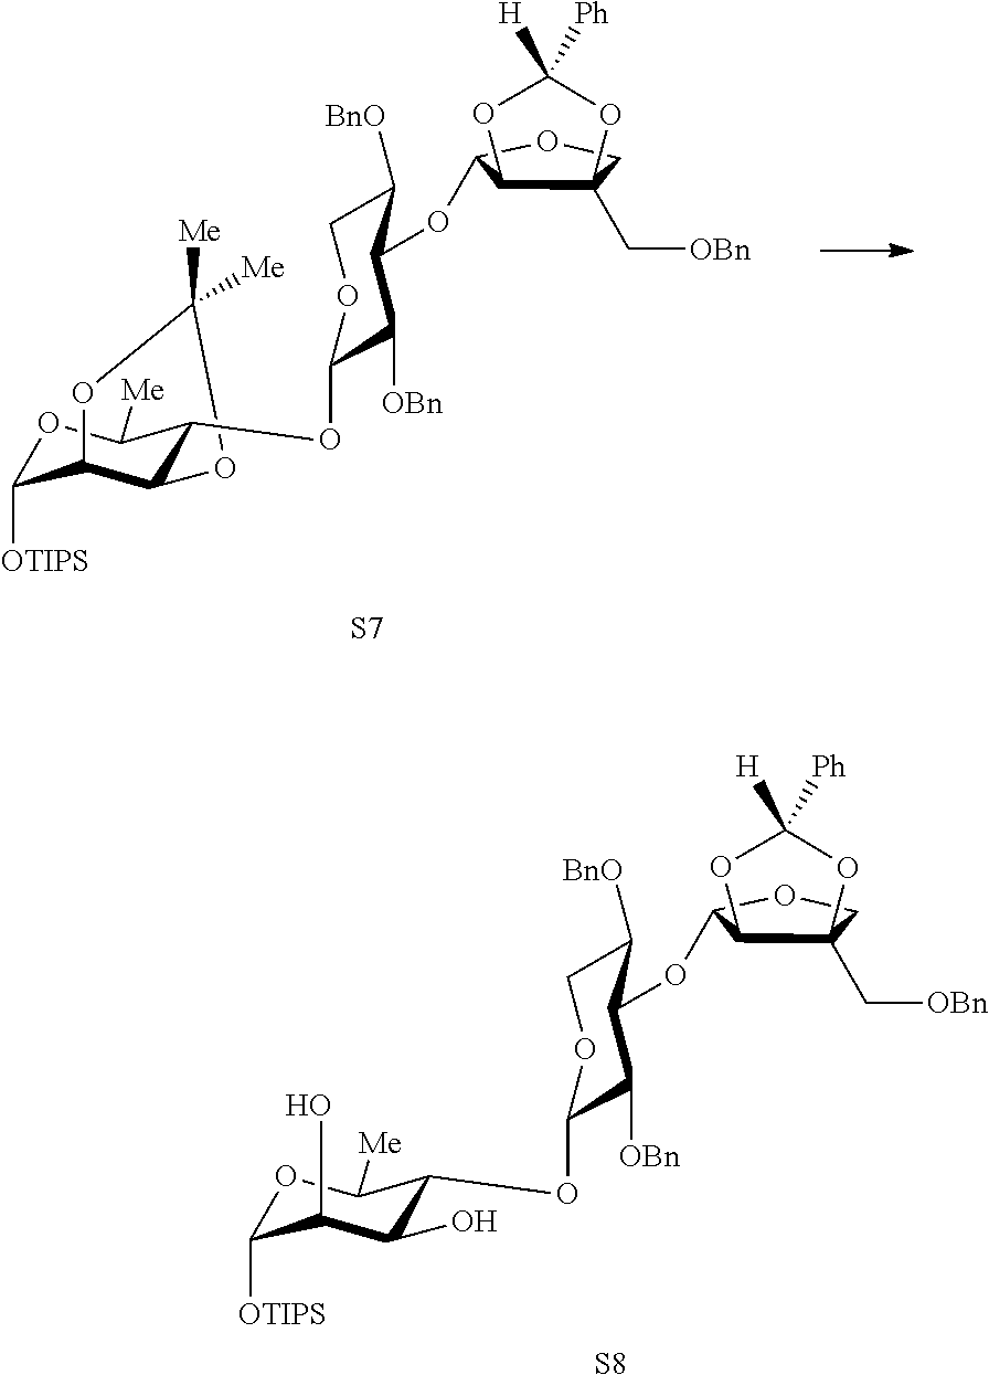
O1C([OTIPS])C2C(C(OC3C([OBn])C(OC4C5C(C[OBn])(CO4)OC([H])([Ph])O5)C([BnO])CO3)C1[Me])OC([Me])([Me])O2.[S7].O1C([OTIPS])C(O)C(O)C(OC2C([OBn])C(OC3C4C(C[OBn])(CO3)OC([H])([Ph])O4)C([BnO])CO2)C1[Me].[S8]
